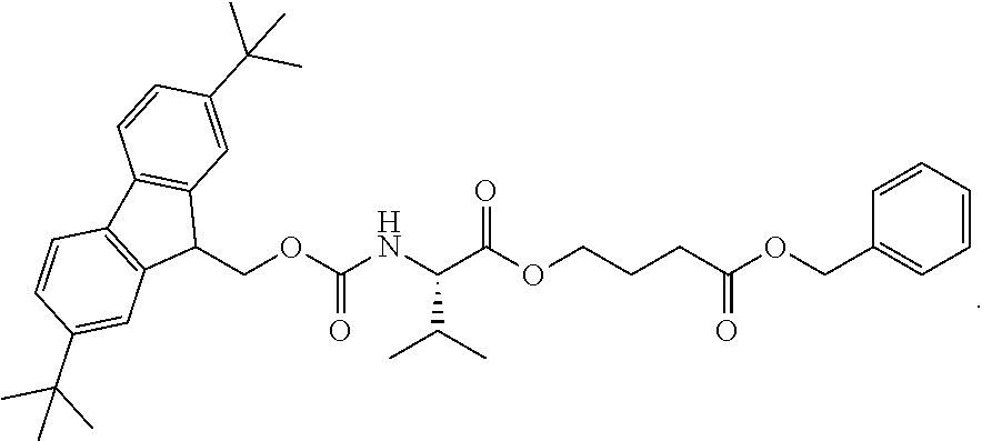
C1(COC(CCCOC(C(NC(OCC2C3=C(C4=C2C=C(C(C)(C)C)C=C4)C=CC(C(C)(C)C)=C3)=O)C(C)C)=O)=O)=CC=CC=C1
